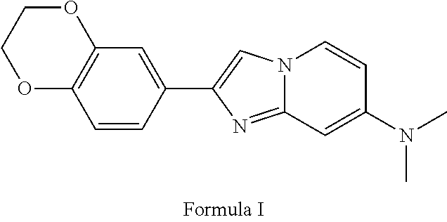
N12C(=NC(C3=CC4=C(C=C3)OCCO4)=C1)C=C(N(C)C)C=C2
